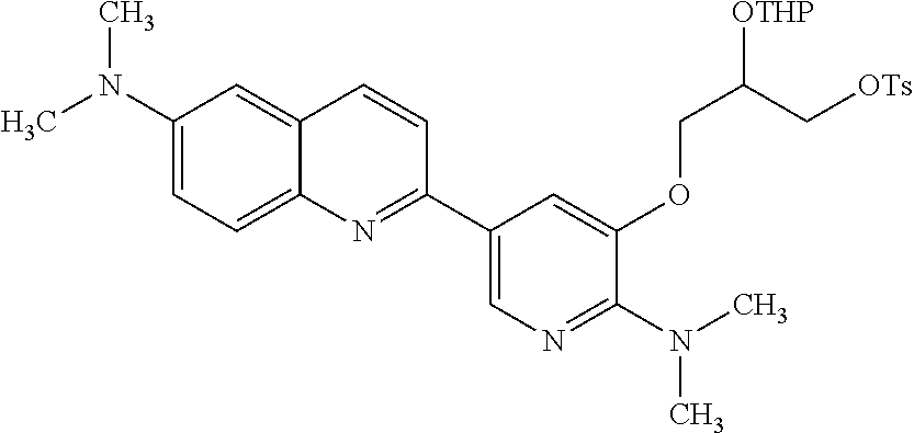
C1(N(C)C)=CC=C2C(=C1)C=CC(C1=CN=C(N(C)C)C(OCC(C[OTs])[OTHP])=C1)=N2
